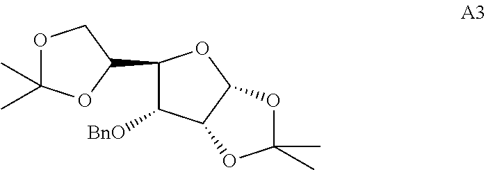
C1(C2COC(C)(C)O2)C([BnO])C2C(O1)OC(C)(C)O2
